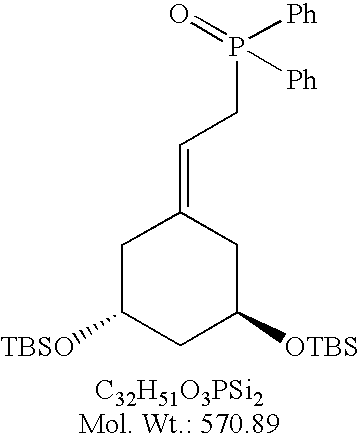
C1C([TBSO])CC([OTBS])CC1=CCP([Ph])(=O)[Ph]
